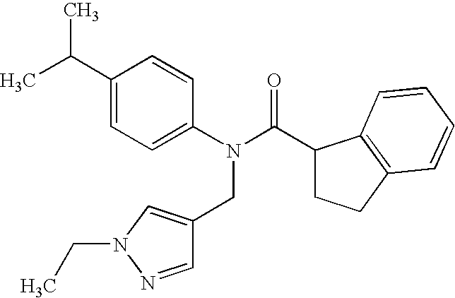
C1=C(C(C)C)C=CC(N(C(C2CCC3=C2C=CC=C3)=O)CC2=CN(CC)N=C2)=C1
